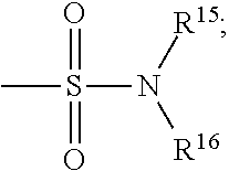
S(C)(=O)(=O)N([R15])[R16]
